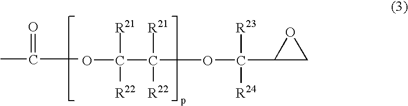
C1(C(OC([R21])([R22])C([R21])([R22])O)([R23])[R24])CO1.CC(C)=O
